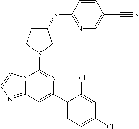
C12=NC=CN1C(N1CC(NC3=NC=C(C#N)C=C3)CC1)=NC(C1=CC=C(Cl)C=C1Cl)=C2
